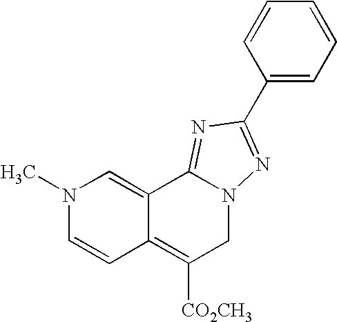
N1(C)C=CC2=C([CO2CH3])CN3C(=NC(C4=CC=CC=C4)=N3)C2=C1
